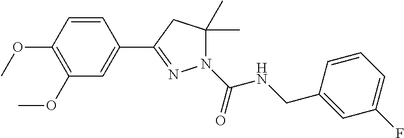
C1=CC(OC)=C(OC)C=C1C1=NN(C(=O)NCC2=CC(F)=CC=C2)C(C)(C)C1
